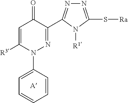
C1=C([R3])N(C2=CC=CC=C2)N=C(C2=NN=C(S[Ra])N2[R1])C1=O
